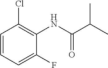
C1=CC=C(F)C(NC(C(C)C)=O)=C1Cl
